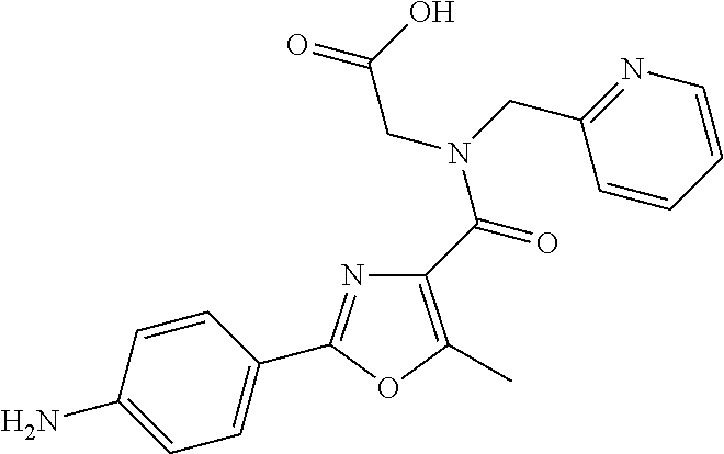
N1=C(C2=CC=C(N)C=C2)OC(C)=C1C(N(CC1=NC=CC=C1)CC(=O)O)=O
